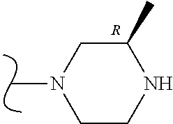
CN1CCNC(C)C1.[R]
